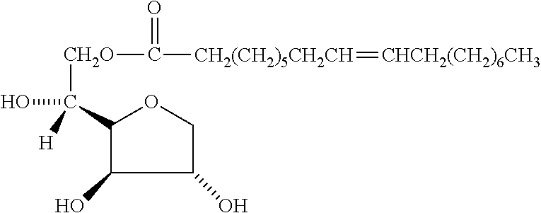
C1(O)C(O)COC1C(O)([CH2O]C(=O)[CH2(CH2)5CH2CH]=[CHCH2(CH2)6CH3])[H]
